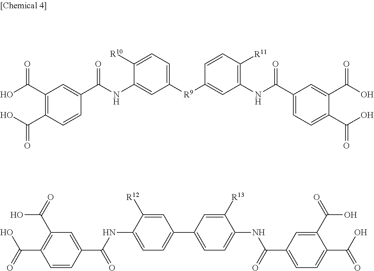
C1([R9]C2=CC(NC(C3=CC=C(C(O)=O)C(C(O)=O)=C3)=O)=C([R11])C=C2)=CC=C([R10])C(NC(C2=CC(C(O)=O)=C(C(O)=O)C=C2)=O)=C1.C1(C(NC2=CC=C(C3=CC=C(NC(C4=CC=C(C(O)=O)C(C(O)=O)=C4)=O)C([R13])=C3)C=C2[R12])=O)=CC(C(O)=O)=C(C(O)=O)C=C1
